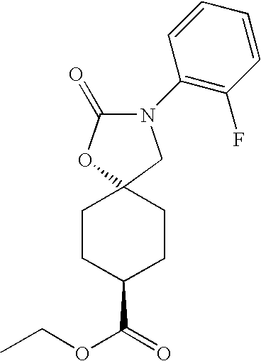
C1(=O)OC2(CN1C1=C(F)C=CC=C1)CCC(C(=O)OCC)CC2
